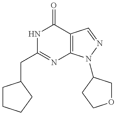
C(C1=NC2=C(C(=O)N1)C=NN2C1COCC1)C1CCCC1
